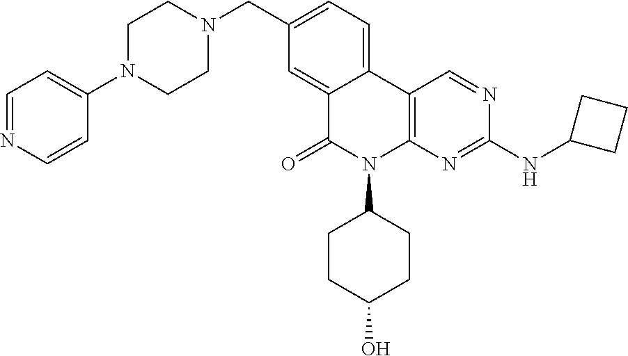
C12=CC(CN3CCN(C4=CC=NC=C4)CC3)=CC=C1C1=C(N(C3CCC(O)CC3)C2=O)N=C(NC2CCC2)N=C1
